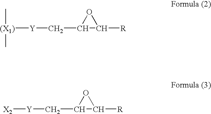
C1(C[Y][(X1)](C)C)C([R])O1.C1(C[Y][X2])C([R])O1
